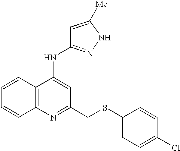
C12=C(C(NC3=NNC([Me])=C3)=CC(CSC3=CC=C(Cl)C=C3)=N1)C=CC=C2
